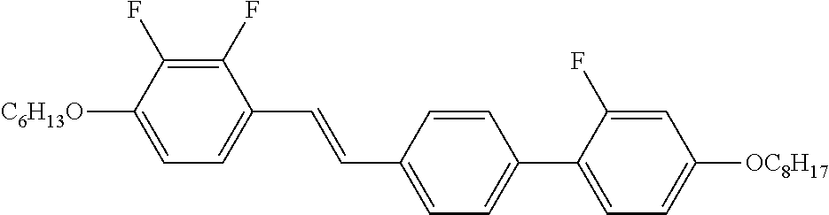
C1(F)=C(F)C([C6H13O])=CC=C1C=CC1=CC=C(C2=CC=C([OC8H17])C=C2F)C=C1
